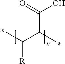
C(C(C)C(C)[R])(=O)O
